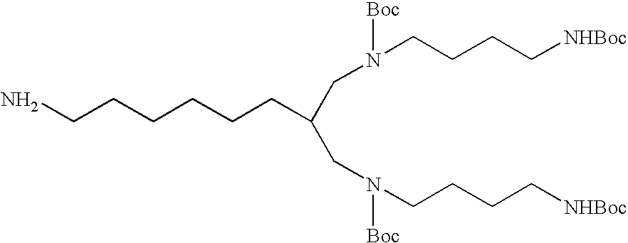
NCCCCCCC(CN(CCCC[NHBoc])[Boc])CN(CCCC[NHBoc])[Boc]
